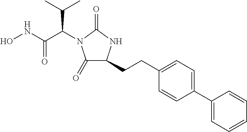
ONC(C(C(C)C)N1C(=O)C(CCC2=CC=C(C3=CC=CC=C3)C=C2)NC1=O)=O
